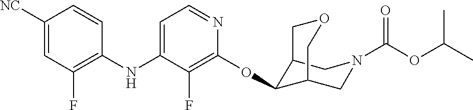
C1(NC2=CC=NC(OC3C4CN(C(OC(C)C)=O)CC3COC4)=C2F)=C(F)C=C([NC])C=C1
